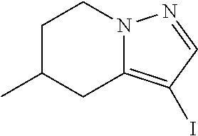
C1C(C)CC2=C(I)C=NN2C1
